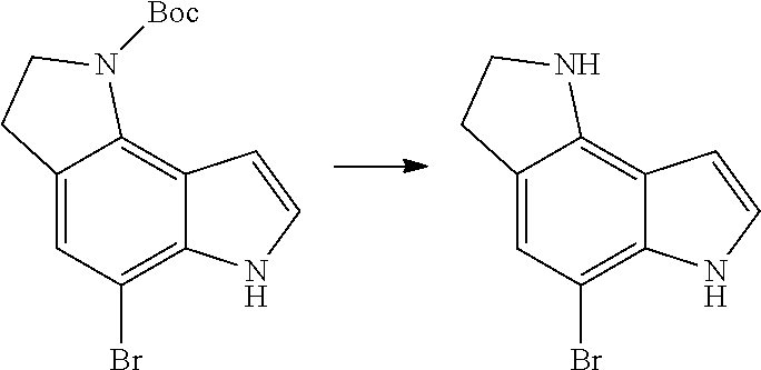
C12=CC(Br)=C3C(=C1NCC2)C=CN3.C12=CC(Br)=C3C(=C1N([Boc])CC2)C=CN3
